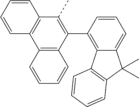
C1=CC(C2=C(C)C3=C(C4=C2C=CC=C4)C=CC=C3)=C2C(=C1)C(C)(C)C1=C2C=CC=C1
